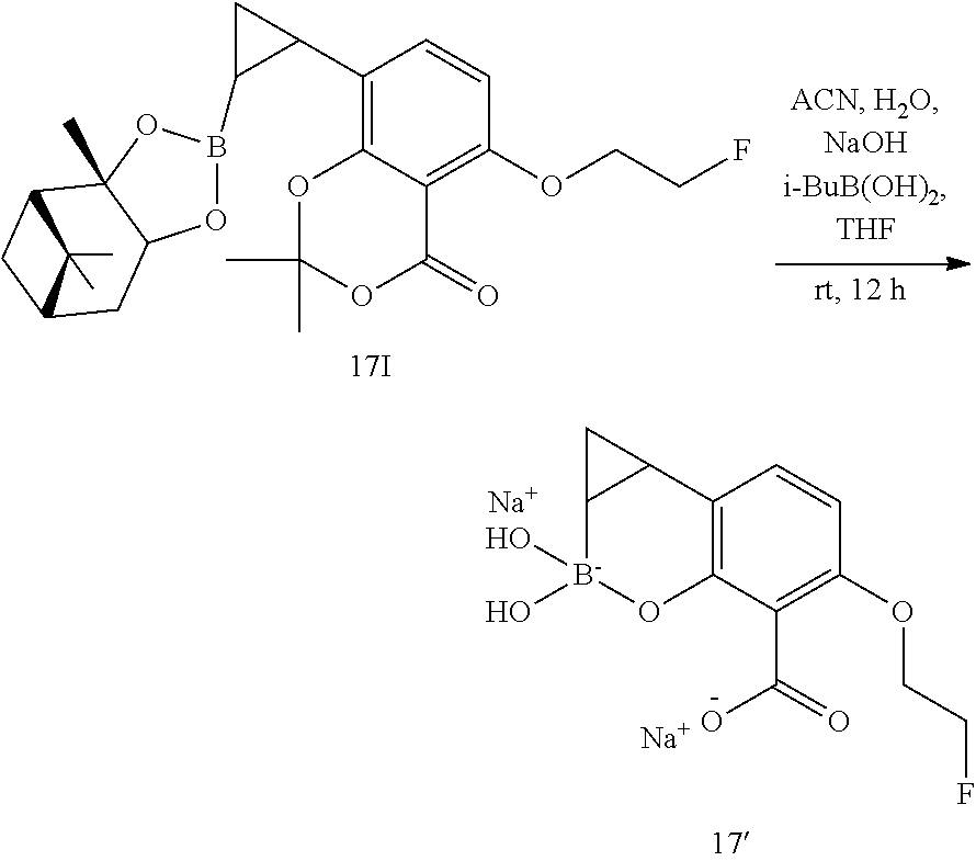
C1(C2C(B3OC4C(C)(O3)C3CC(C4)C3(C)C)C2)=C2C(=C(OCCF)C=C1)C(=O)OC(C)(C)O2.C12=C(C(C(=O)O)=C(OCCF)C=C1)O[B-](O)(O)C1C2C1.[Na].[Na]
